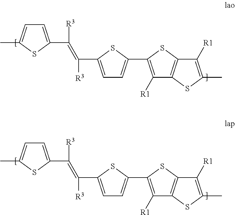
C1=C(C(=C(C2=CC=C(C3=C([R1])C4=C(S3)C([R1])=C(C)S4)S2)[R3])[R3])SC(C)=C1.C1=C(C(=C(C2=CC=C(C3=C([R1])C4=C(S3)C([R1])=C(C)S4)S2)[R3])[R3])SC(C)=C1
